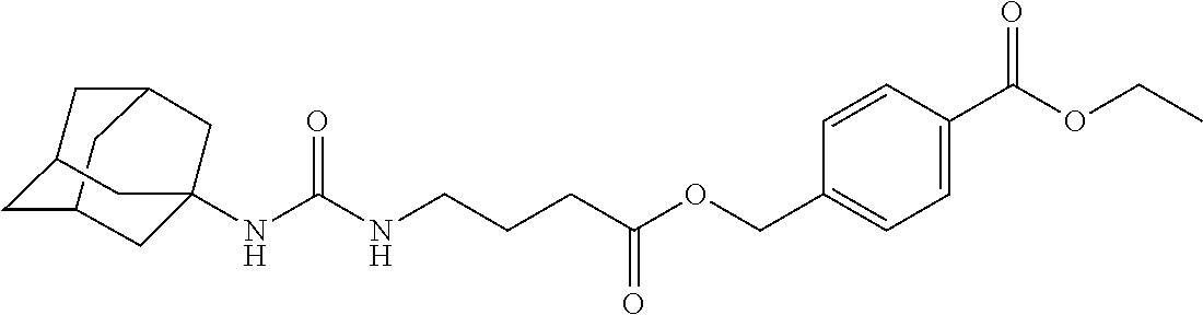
C12CC3CC(C1)CC(NC(NCCCC(OCC1=CC=C(C(OCC)=O)C=C1)=O)=O)(C3)C2
